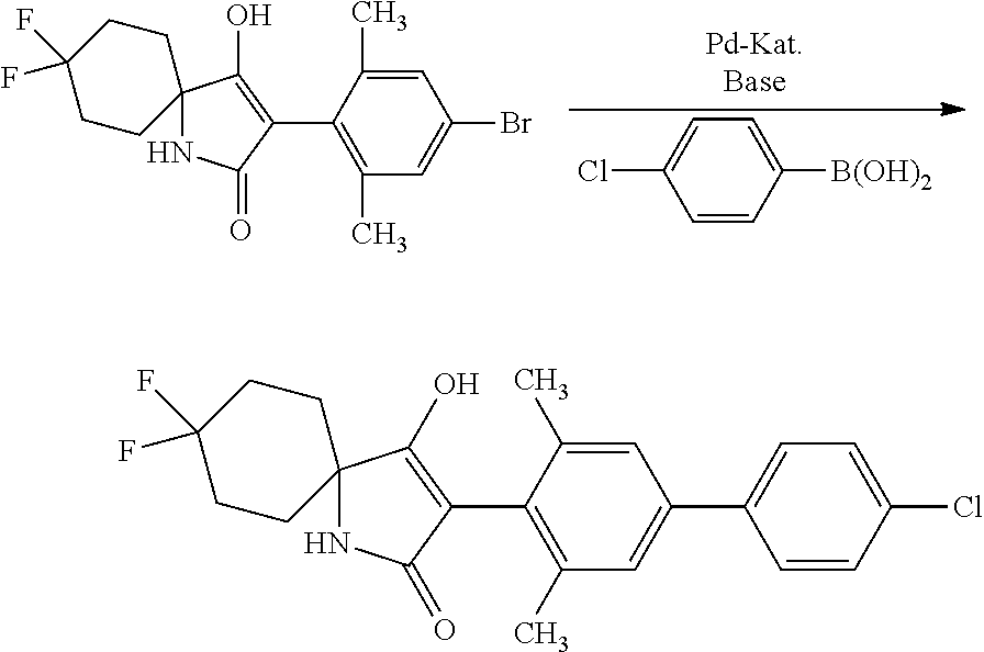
C12(NC(=O)C(C3=C(C)C=C(C4=CC=C(Cl)C=C4)C=C3C)=C1O)CCC(F)(F)CC2.C12(NC(=O)C(C3=C(C)C=C(Br)C=C3C)=C1O)CCC(F)(F)CC2.C1=CC([B(OH)2])=CC=C1Cl
